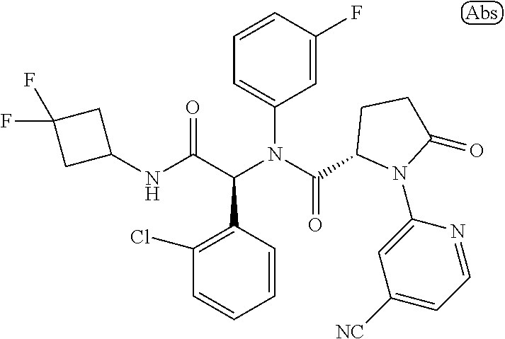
C1=CC(C(C(NC2CC(F)(F)C2)=O)N(C(=O)C2N(C3=CC([NC])=CC=N3)C(=O)CC2)C2=CC=CC(F)=C2)=C(Cl)C=C1
